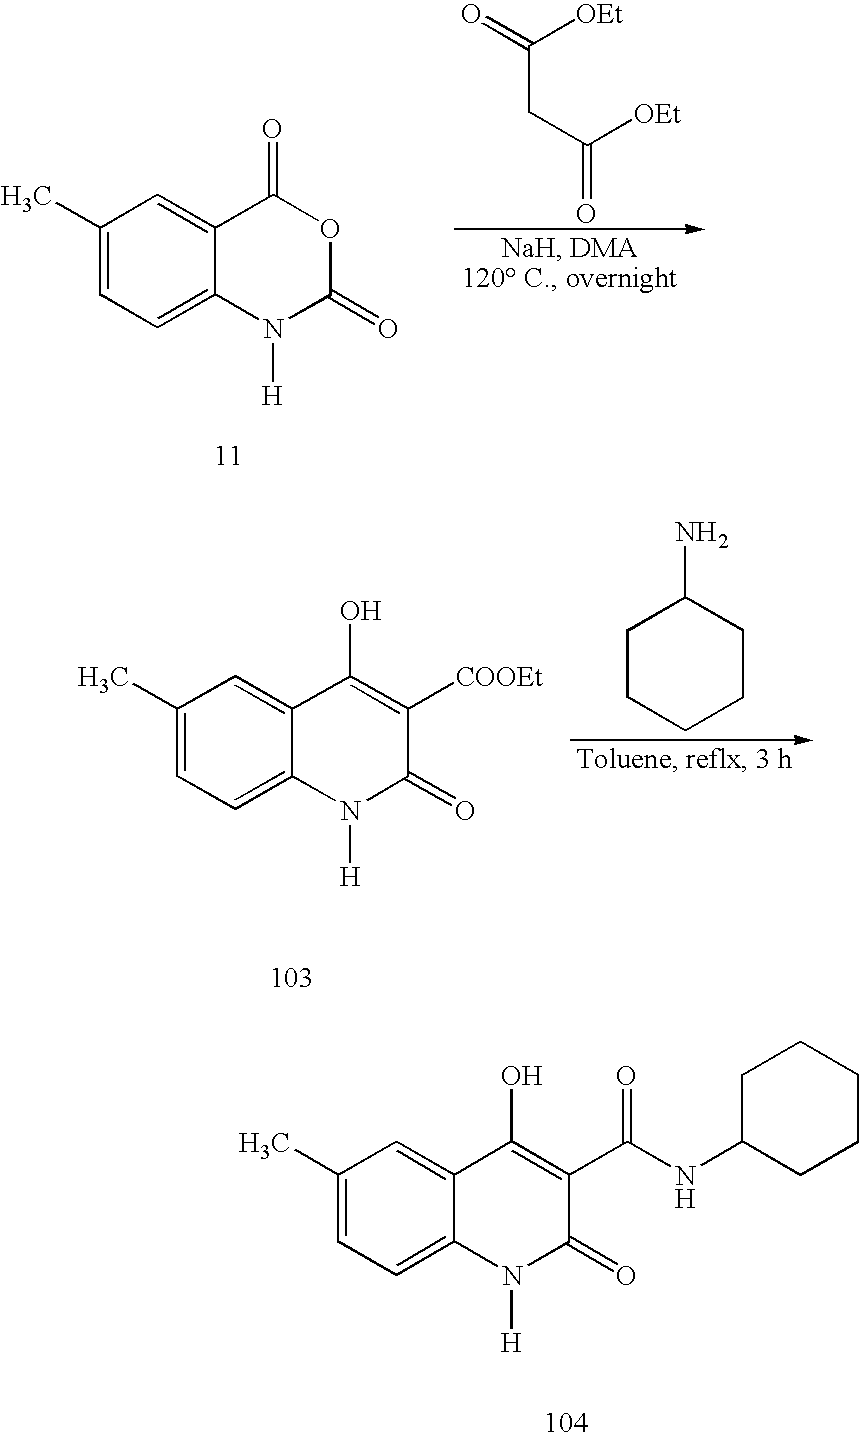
C(CC([OEt])=O)([OEt])=O.C1(C)=CC=C2C(=C1)C(=O)OC(=O)N2[H].C1(C)=CC=C2C(=C1)C(O)=C([COOEt])C(=O)N2[H].C1CCCCC1N.C1(C)=CC=C2C(=C1)C(O)=C(C(NC1CCCCC1)=O)C(=O)N2[H]
